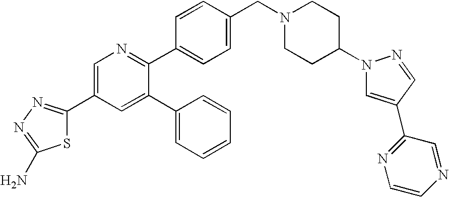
C1=C(C2=NN=C(N)S2)C=C(C2=CC=CC=C2)C(C2=CC=C(CN3CCC(N4C=C(C5=NC=CN=C5)C=N4)CC3)C=C2)=N1
